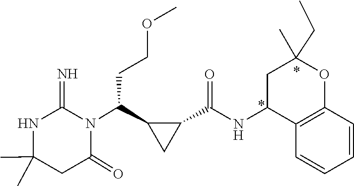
CC1(C)NC(=N)N(C(C2C(C(=O)NC3C4=C(OC(CC)(C)C3)C=CC=C4)C2)CCOC)C(=O)C1
